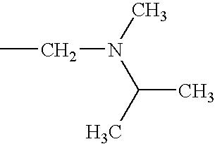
CCN(C)C(C)C
